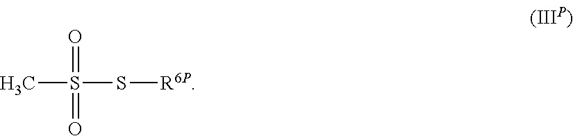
CS(=O)(=O)S[R6P]
